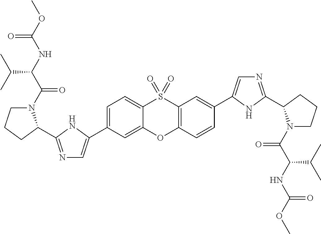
C1(C2=CN=C(C3N(C(=O)C(C(C)C)NC(=O)OC)CCC3)N2)=CC=C2S(=O)(=O)C3=C(C=CC(C4=CN=C(C5N(C(=O)C(NC(=O)OC)C(C)C)CCC5)N4)=C3)OC2=C1
